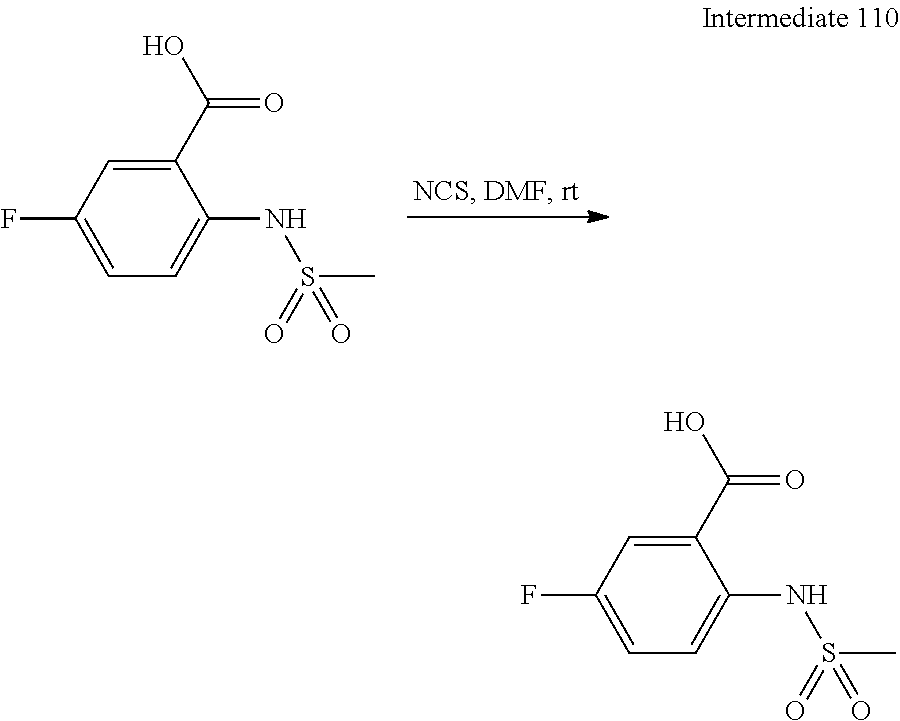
C1(C(O)=O)=CC(F)=CC=C1NS(=O)(C)=O.C1(C(O)=O)=CC(F)=CC=C1NS(=O)(C)=O
